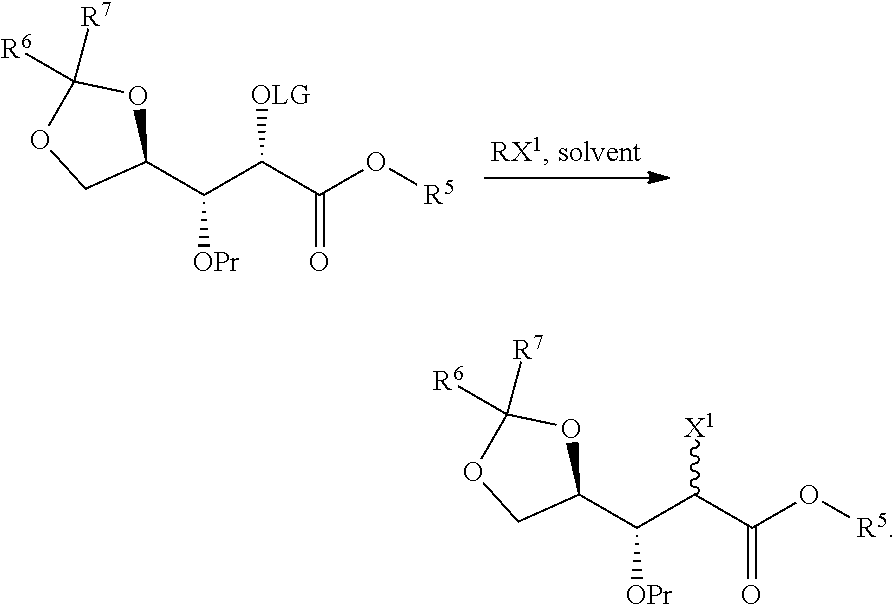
C1(C(C(C(O[R5])=O)[OLG])[OPr])OC([R7])([R6])OC1.C1(C(C(C(O[R5])=O)[X1])[OPr])OC([R7])([R6])OC1
